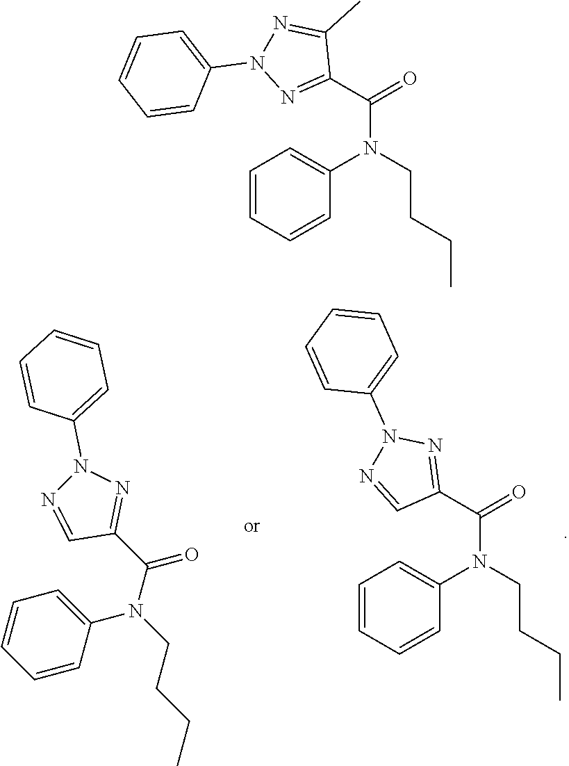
C1=CC=CC(N(CCCC)C(=O)C2=NN(C3=CC=CC=C3)N=C2)=C1.C1=CC(N(CCCC)C(C2=NN(C3=CC=CC=C3)N=C2)=O)=CC=C1.C1=CC=CC(N(CCCC)C(=O)C2=NN(C3=CC=CC=C3)N=C2C)=C1
